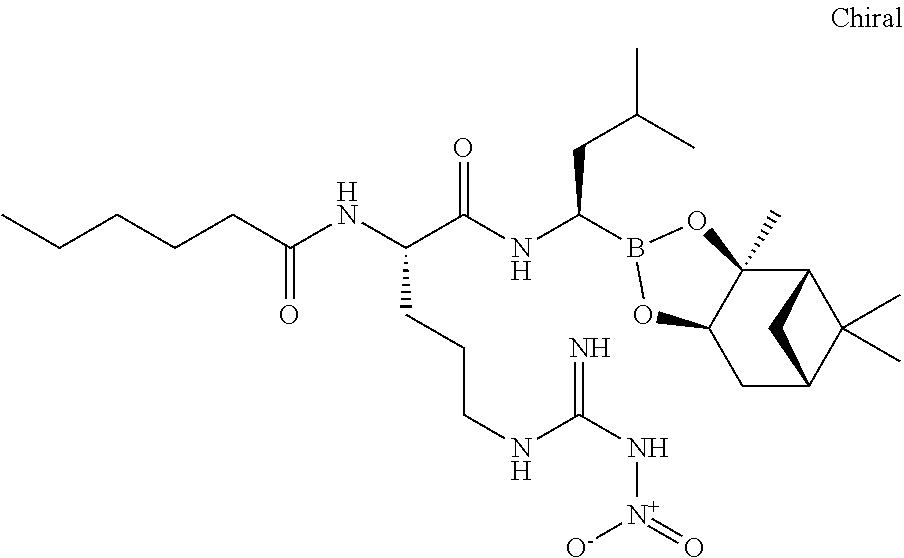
C12C3(C)C(CC(C1(C)C)C2)OB(C(NC(C(NC(=O)CCCCC)CCCNC(N[N+]([O-])=O)=N)=O)CC(C)C)O3
